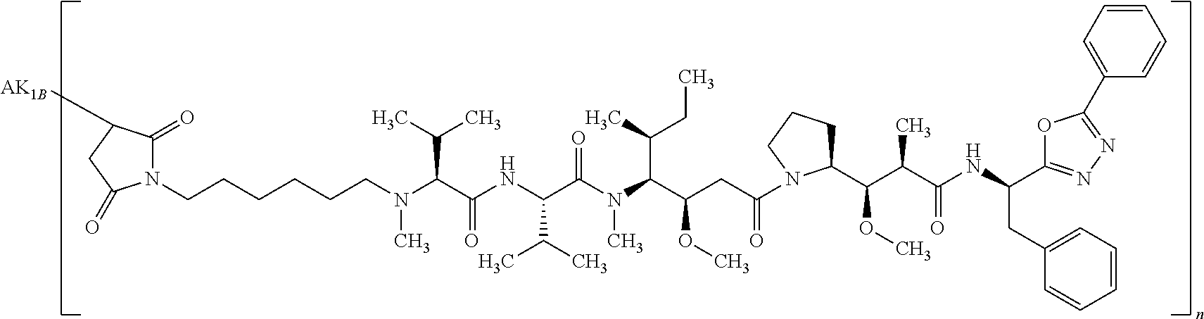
C(C(CC(=O)N1C(C(C(C(NC(CC2=CC=CC=C2)C2=NN=C(C3=CC=CC=C3)O2)=O)C)OC)CCC1)OC)(N(C)C(C(NC(C(N(CCCCCCN1C(=O)C([AK1B])CC1=O)C)C(C)C)=O)C(C)C)=O)C(C)CC
